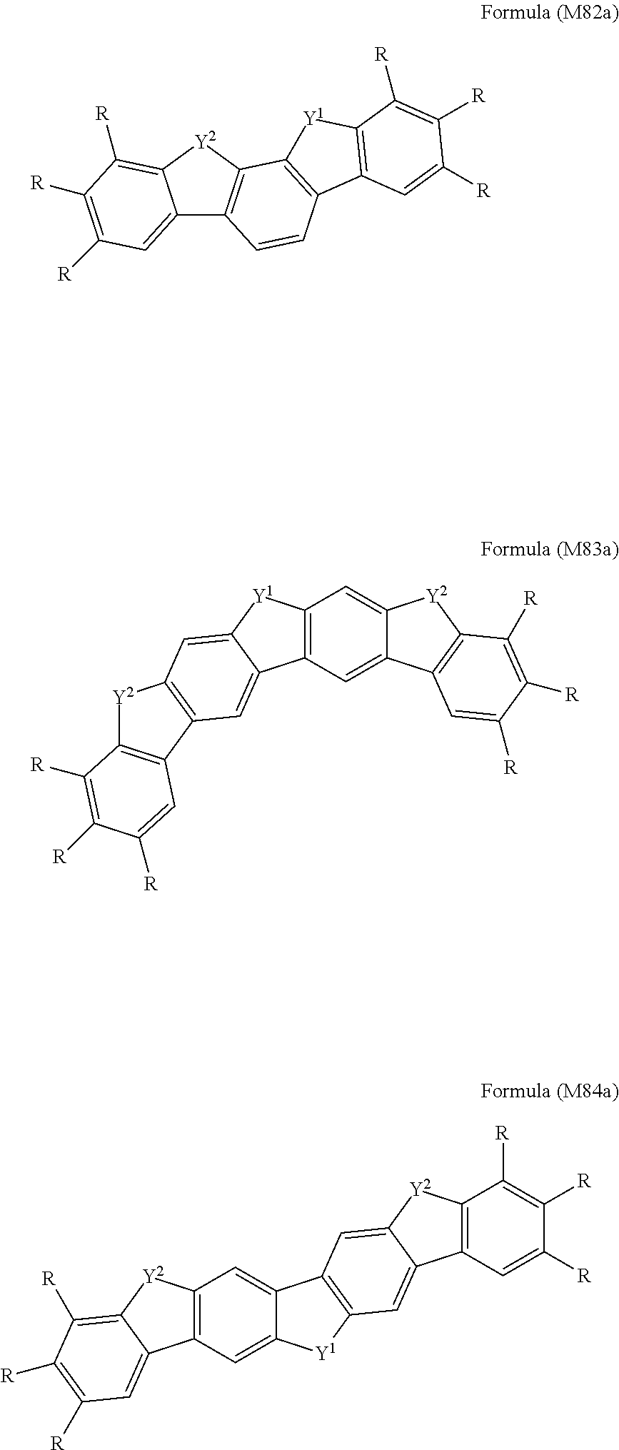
C12=CC([R])=C([R])C([R])=C1[Y2]C1=C2C=CC2=C1[Y1]C1=C2C=C([R])C([R])=C1[R].C12=C(C=C3C(=C1)[Y2]C1=C3C=C([R])C([R])=C1[R])C1=CC3=C(C=C1[Y1]2)[Y2]C1=C3C=C([R])C([R])=C1[R].C12=C(C=C3C(=C1)C1=C([Y1]3)C=C3C(=C1)[Y2]C1=C3C=C([R])C([R])=C1[R])C1=CC([R])=C([R])C([R])=C1[Y2]2
